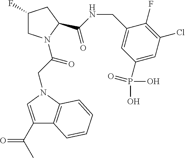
C1(F)CN(C(CN2C3=C(C(C(C)=O)=C2)C=CC=C3)=O)C(C(NCC2=CC(P(=O)(O)O)=CC(Cl)=C2F)=O)C1
